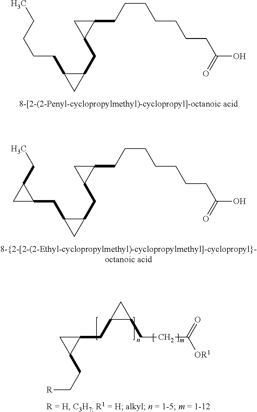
CCCCCC1C(CC2C(CCCCCCCC(O)=O)C2)C1.CCC1C(CC2C(CC3C(CCCCCCCC(O)=O)C3)C2)C1.[R]CCC1C(CC2C(CCC(=O)[OR1])C2)C1
